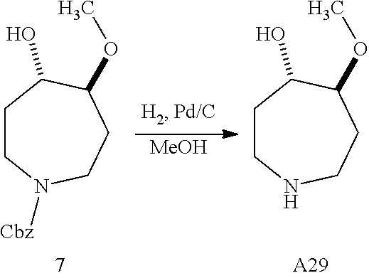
C1CN([Cbz])CCC(OC)C1O.[MeOH].C1CNCCC(OC)C1O.[A29]
